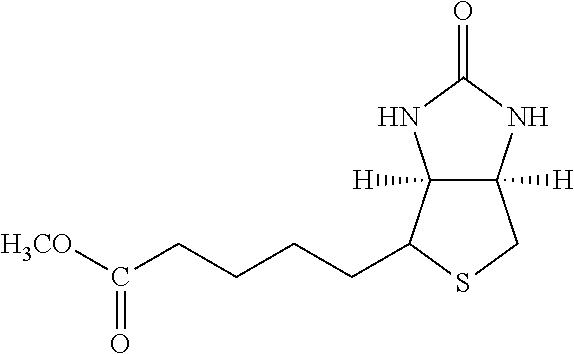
C(CCCCC1C2([H])C([H])(CS1)NC(=O)N2)(=O)[H3CO]
